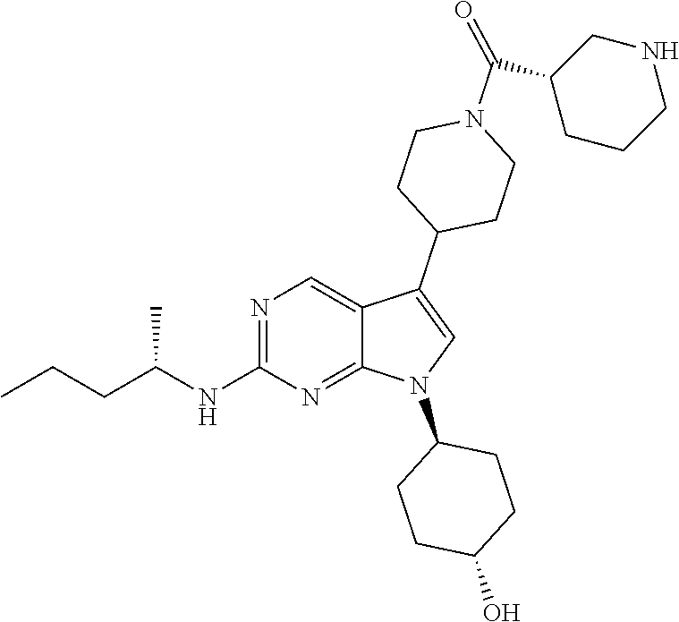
N1=C(NC(CCC)C)N=C2C(=C1)C(C1CCN(C(C3CCCNC3)=O)CC1)=CN2C1CCC(O)CC1
